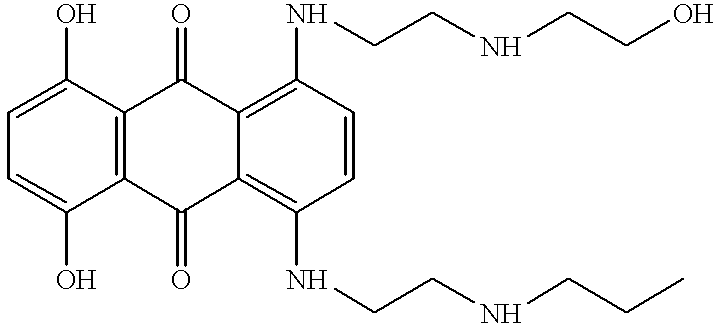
C1=C(O)C2=C(C(O)=C1)C(=O)C1=C(NCCNCCO)C=CC(NCCNCCC)=C1C2=O
